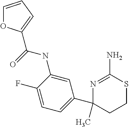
N(C1=CC(C2(C)N=C(N)SCC2)=CC=C1F)C(=O)C1=CC=CO1
